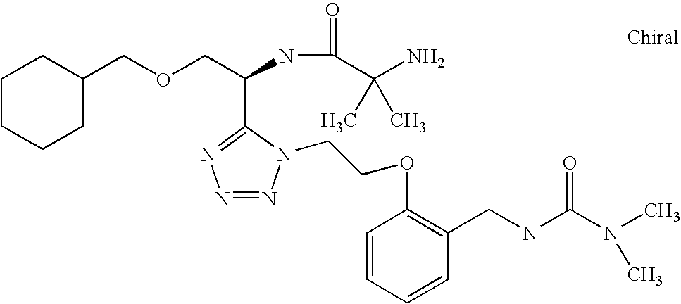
N1=C(C(COCC2CCCCC2)NC(=O)C(N)(C)C)N(CCOC2=C(CNC(N(C)C)=O)C=CC=C2)N=N1
